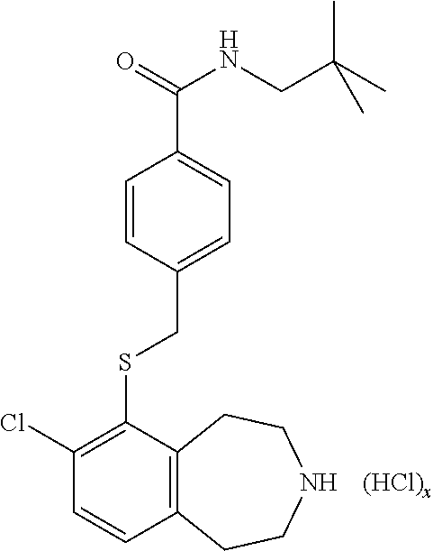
[(HCl)x].S(C1=C(Cl)C=CC2=C1CCNCC2)CC1=CC=C(C(=O)NCC(C)(C)C)C=C1
